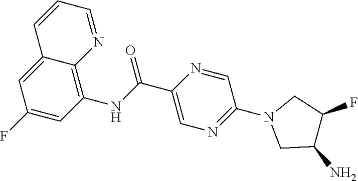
C12=CC(F)=CC(NC(C3=CN=C(N4CC(N)C(F)C4)C=N3)=O)=C1N=CC=C2
